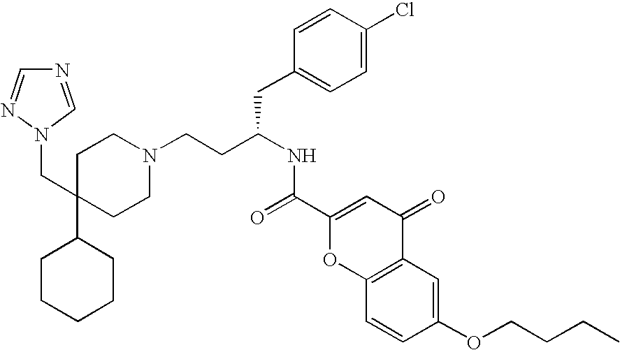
N1=CN(CC2(C3CCCCC3)CCN(CCC(NC(=O)C3=CC(=O)C4=C(O3)C=CC(OCCCC)=C4)CC3=CC=C(Cl)C=C3)CC2)N=C1
